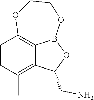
O1CCOB2OC(CN)C3=C(C)C=CC1=C32
